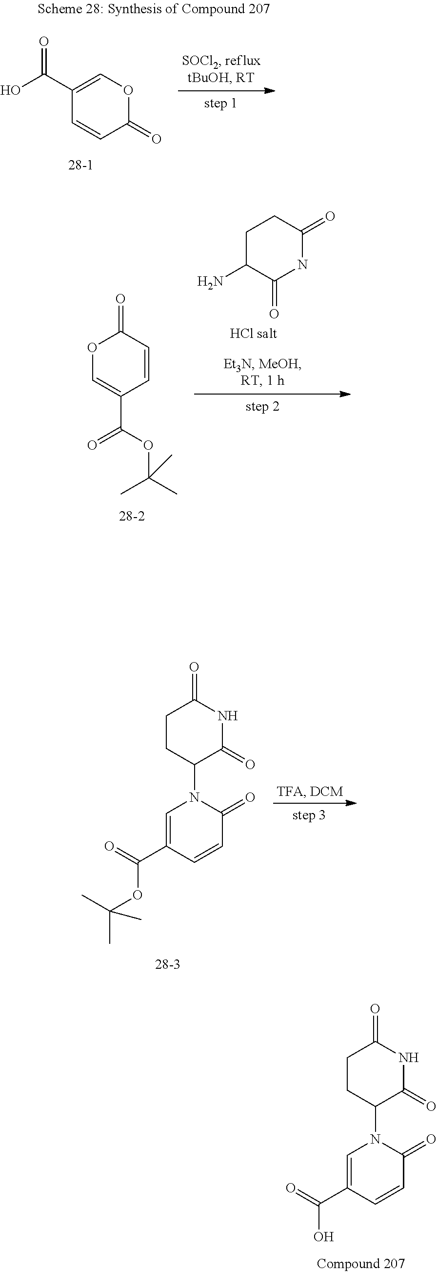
C1C(N)C(=O)NC(=O)C1.C1=CC(=O)OC=C1C(OC(C)(C)C)=O.C1CC(N2C=C(C(=O)OC(C)(C)C)C=CC2=O)C(=O)NC1=O.C1CC(N2C=C(C(=O)O)C=CC2=O)C(=O)NC1=O.C1(=O)OC=C(C(O)=O)C=C1
